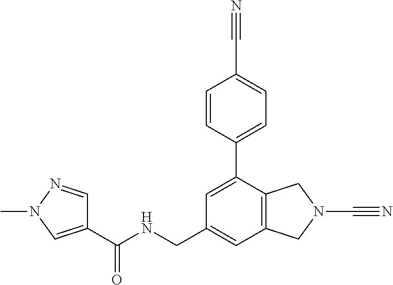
C1=C(CNC(C2=CN(C)N=C2)=O)C=C(C2=CC=C(C#N)C=C2)C2=C1CN(C#N)C2
